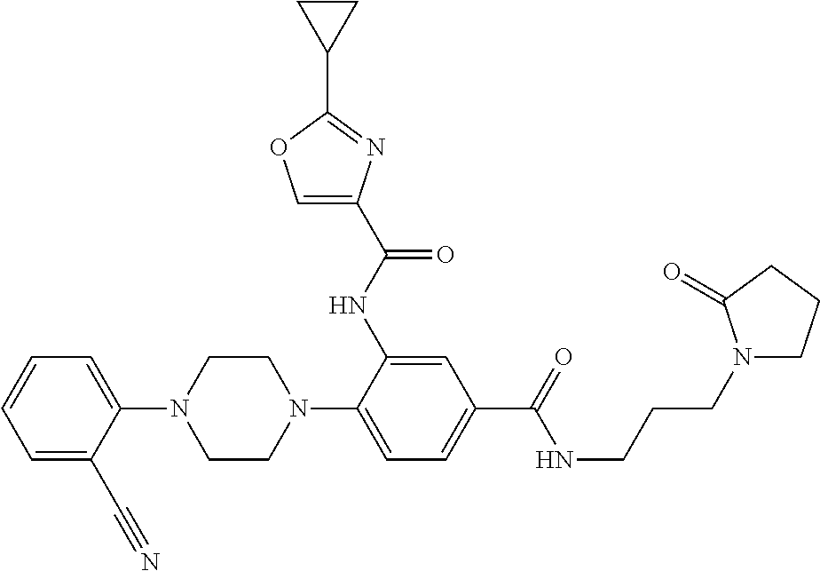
C1(N2CCN(C3=CC=C(C(NCCCN4CCCC4=O)=O)C=C3NC(=O)C3=COC(C4CC4)=N3)CC2)=CC=CC=C1C#N
